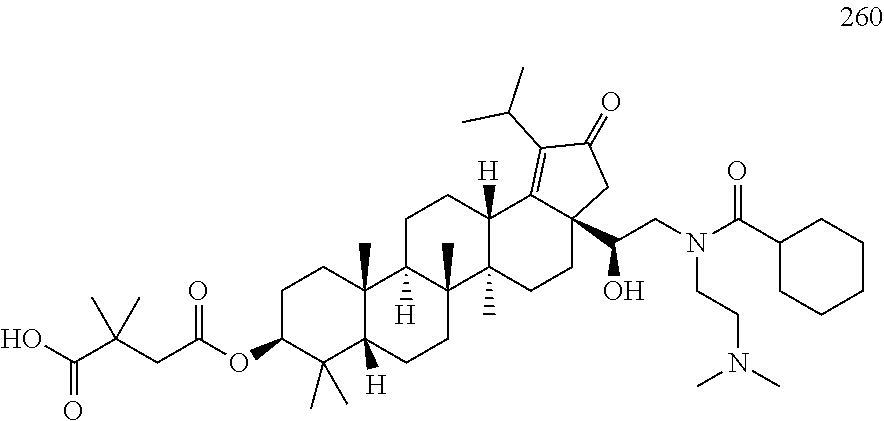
OC(C(CC(OC1C(C)(C)C2([H])C(C)(CC1)C1([H])C(C)(CC2)C2(C)C([H])(CC1)C1=C(C(C)C)C(=O)CC1(C(CN(C(C1CCCCC1)=O)CCN(C)C)O)CC2)=O)(C)C)=O
